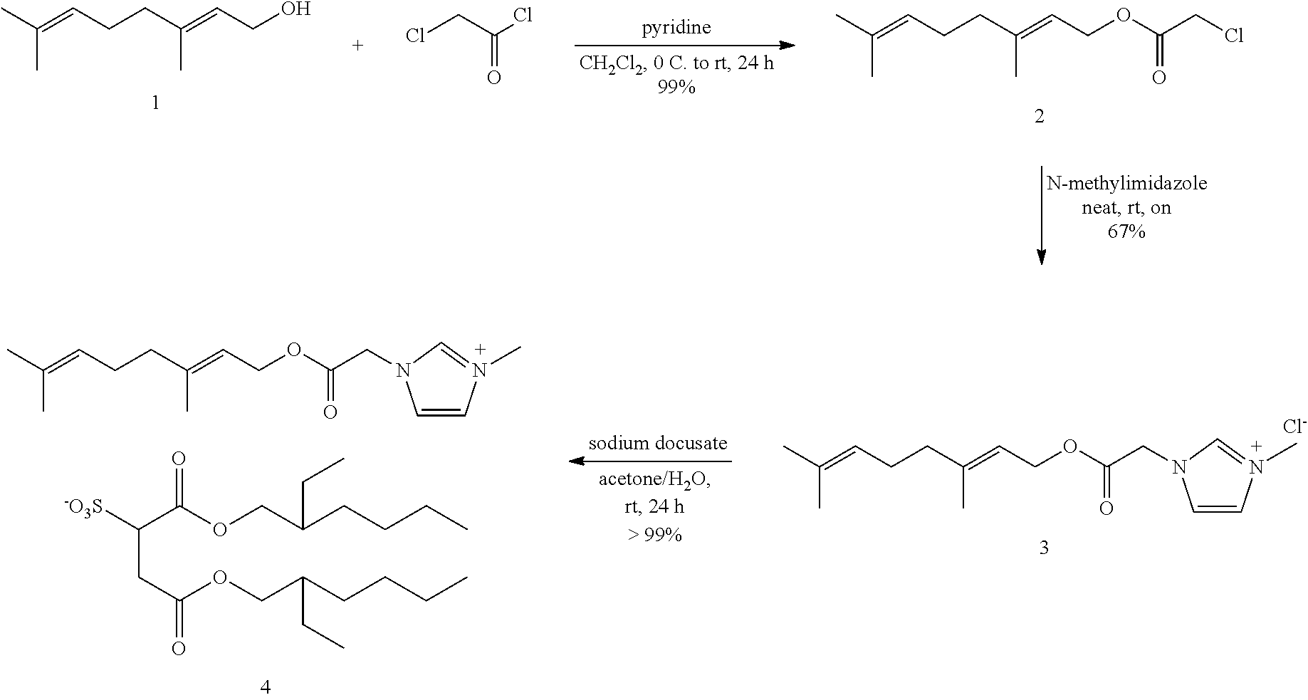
CC(=CCCC(=CCOC(CCl)=O)C)C.CC(=CCCC(=CCO)C)C.ClCC(Cl)=O.CC(=CCCC(=CCOC(CN1C=CN(C)=C1)=O)C)C.[Cl-].CC(=CCCC(=CCOC(CN1C=CN(C)=C1)=O)C)C.C(CC(OCC(CCCC)CC)=O)(C(OCC(CCCC)CC)=O)[-O3S]
